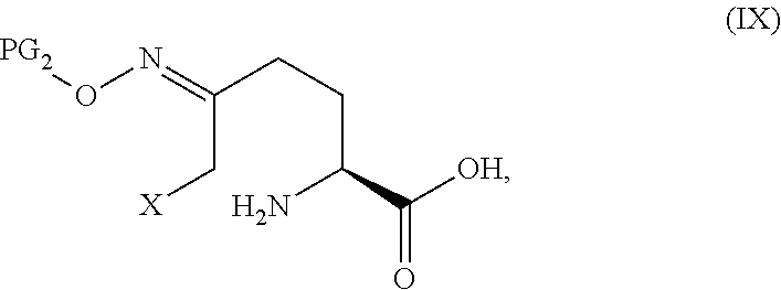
[PG2]ON=C(C[X])CCC(N)C([OH])=O
